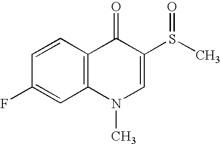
C1=CC2=C(C=C1F)N(C)C=C(S(C)=O)C2=O
